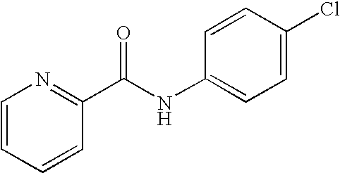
C1=CC=CC(C(NC2=CC=C(Cl)C=C2)=O)=N1
